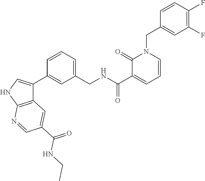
C12=C(NC=C1C1=CC(CNC(C3=CC=CN(CC4=CC(F)=C(F)C=C4)C3=O)=O)=CC=C1)N=CC(C(=O)NCC)=C2
